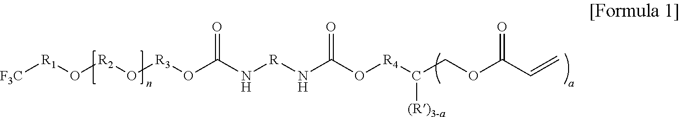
[F3C][R1]O[R2]O[R3]OC(N[R]NC(O[R4]C(COC(C=C)=O)[(R)3-a])=O)=O
